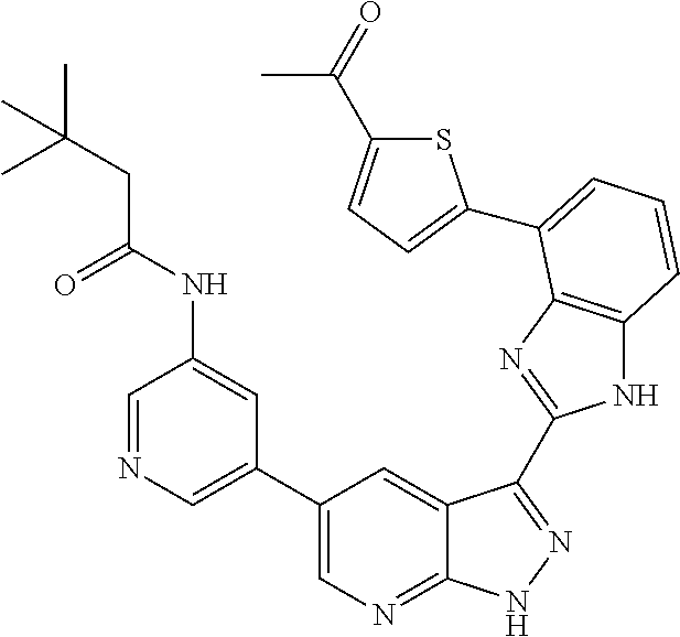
C1(C2=CN=CC(NC(CC(C)(C)C)=O)=C2)=CN=C2C(=C1)C(C1=NC3=C(N1)C=CC=C3C1=CC=C(C(=O)C)S1)=NN2
